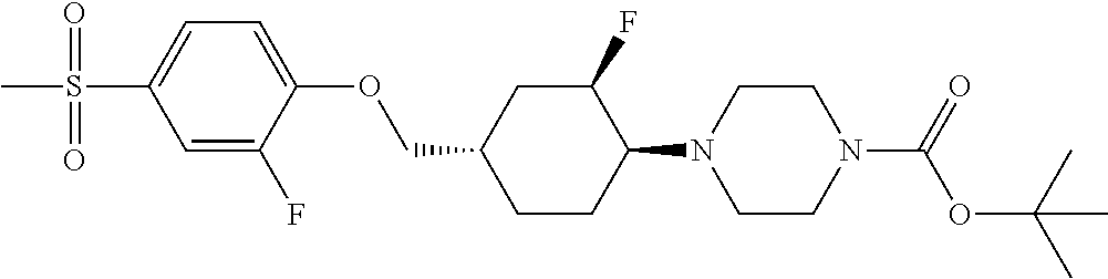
C1CC(N2CCN(C(OC(C)(C)C)=O)CC2)C(F)CC1COC1=CC=C(S(=O)(=O)C)C=C1F
